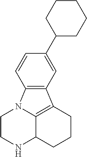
C1CNC2C3=C(CCC2)C2=C(N13)C=CC(C1CCCCC1)=C2
